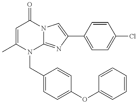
C1=C(C)N(CC2=CC=C(OC3=CC=CC=C3)C=C2)C2=NC(C3=CC=C(Cl)C=C3)=CN2C1=O
